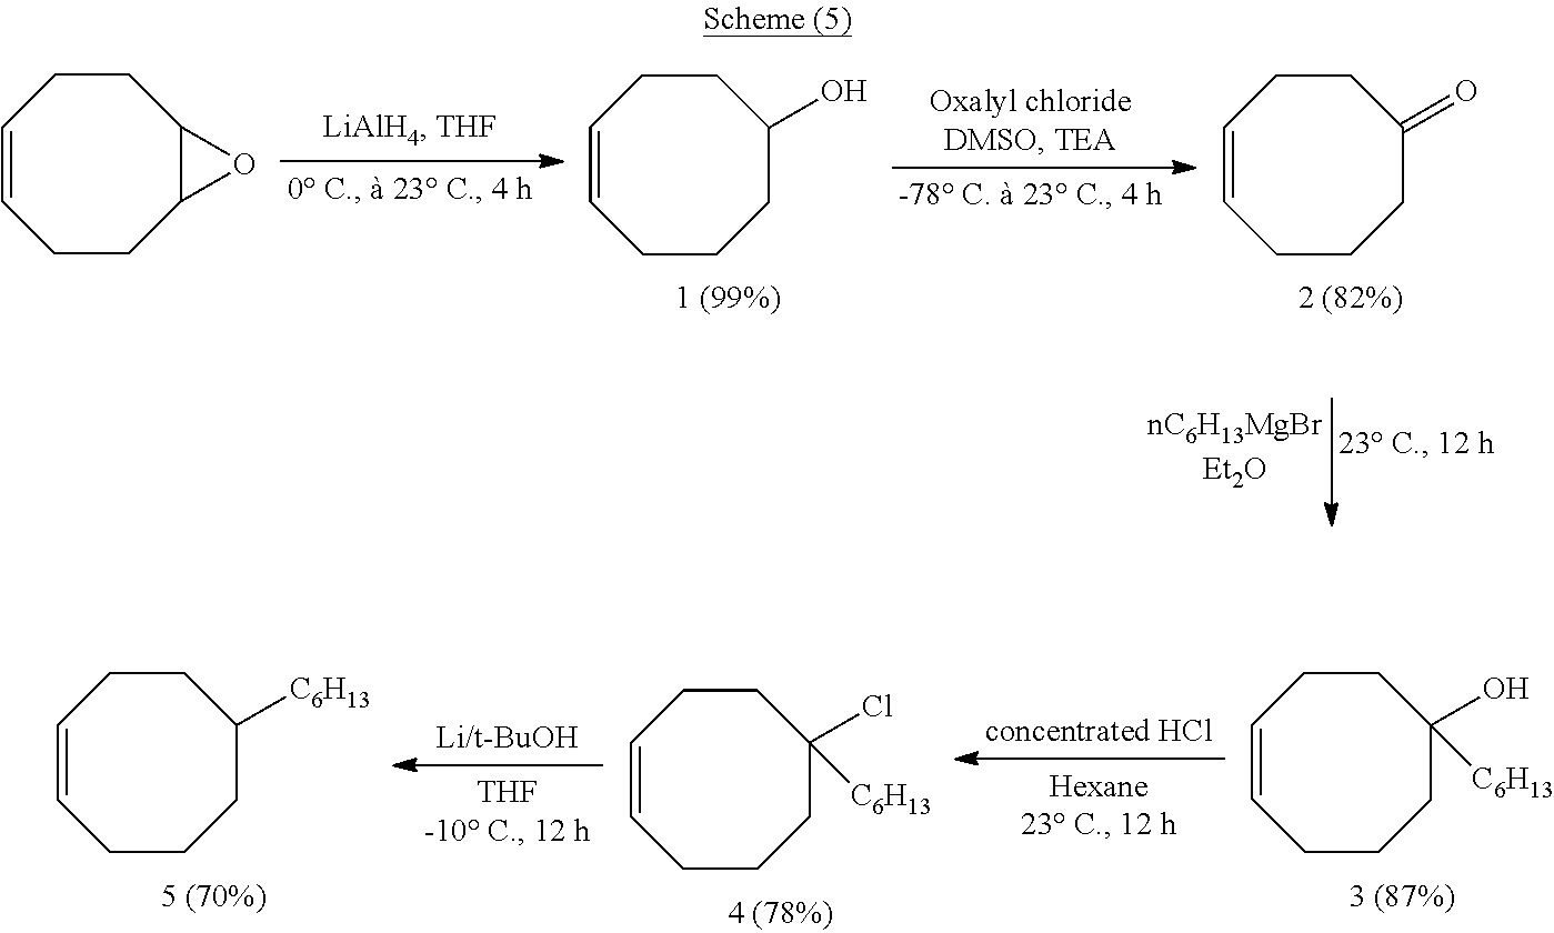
C1=CCCCC(O)CC1.C1=CCCCC(=O)CC1.C1=CCCC2C(CC1)O2.C1=CCCCC(O)([C6H13])CC1.C1=CCCCC(Cl)([C6H13])CC1.C1=CCCCC([C6H13])CC1
